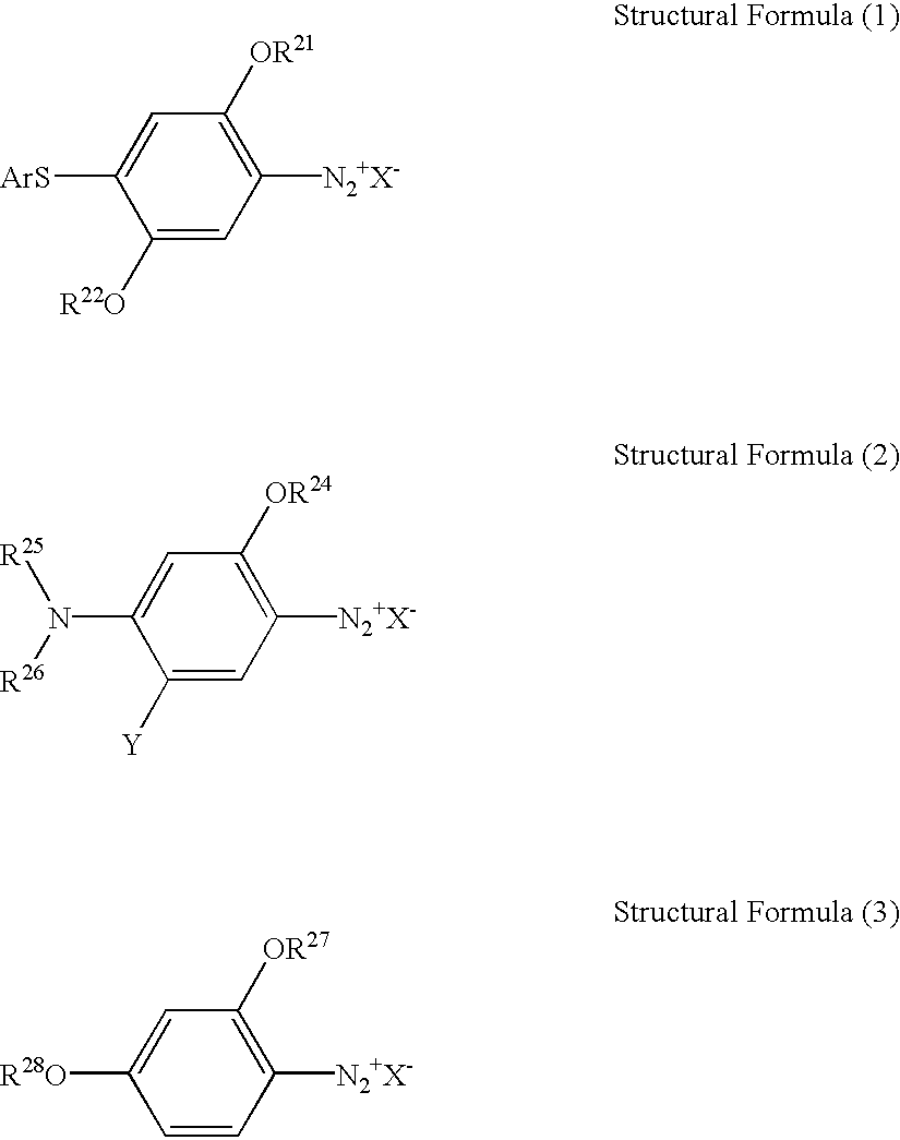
C1=C([ArS])C([R22O])=CC([N2+X-])=C1[OR21].C1=C(N([R26])[R25])C([Y])=CC([N2+X-])=C1[OR24].C1=C([R28O])C=CC([N2+X-])=C1[OR27]
